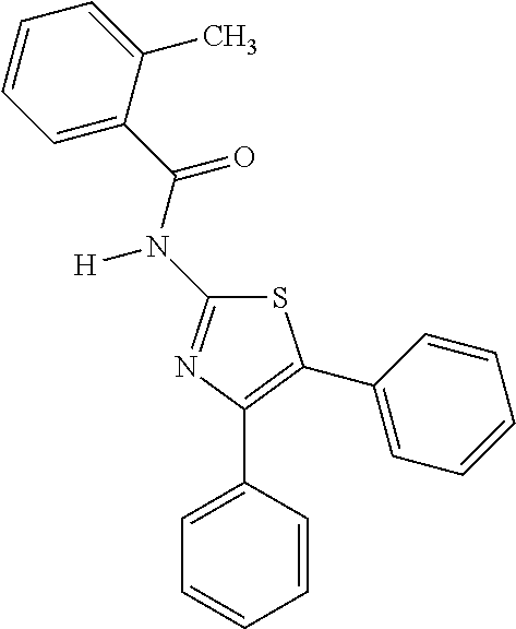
C1=C(C(=O)N(C2=NC(C3=CC=CC=C3)=C(C3=CC=CC=C3)S2)[H])C(C)=CC=C1
